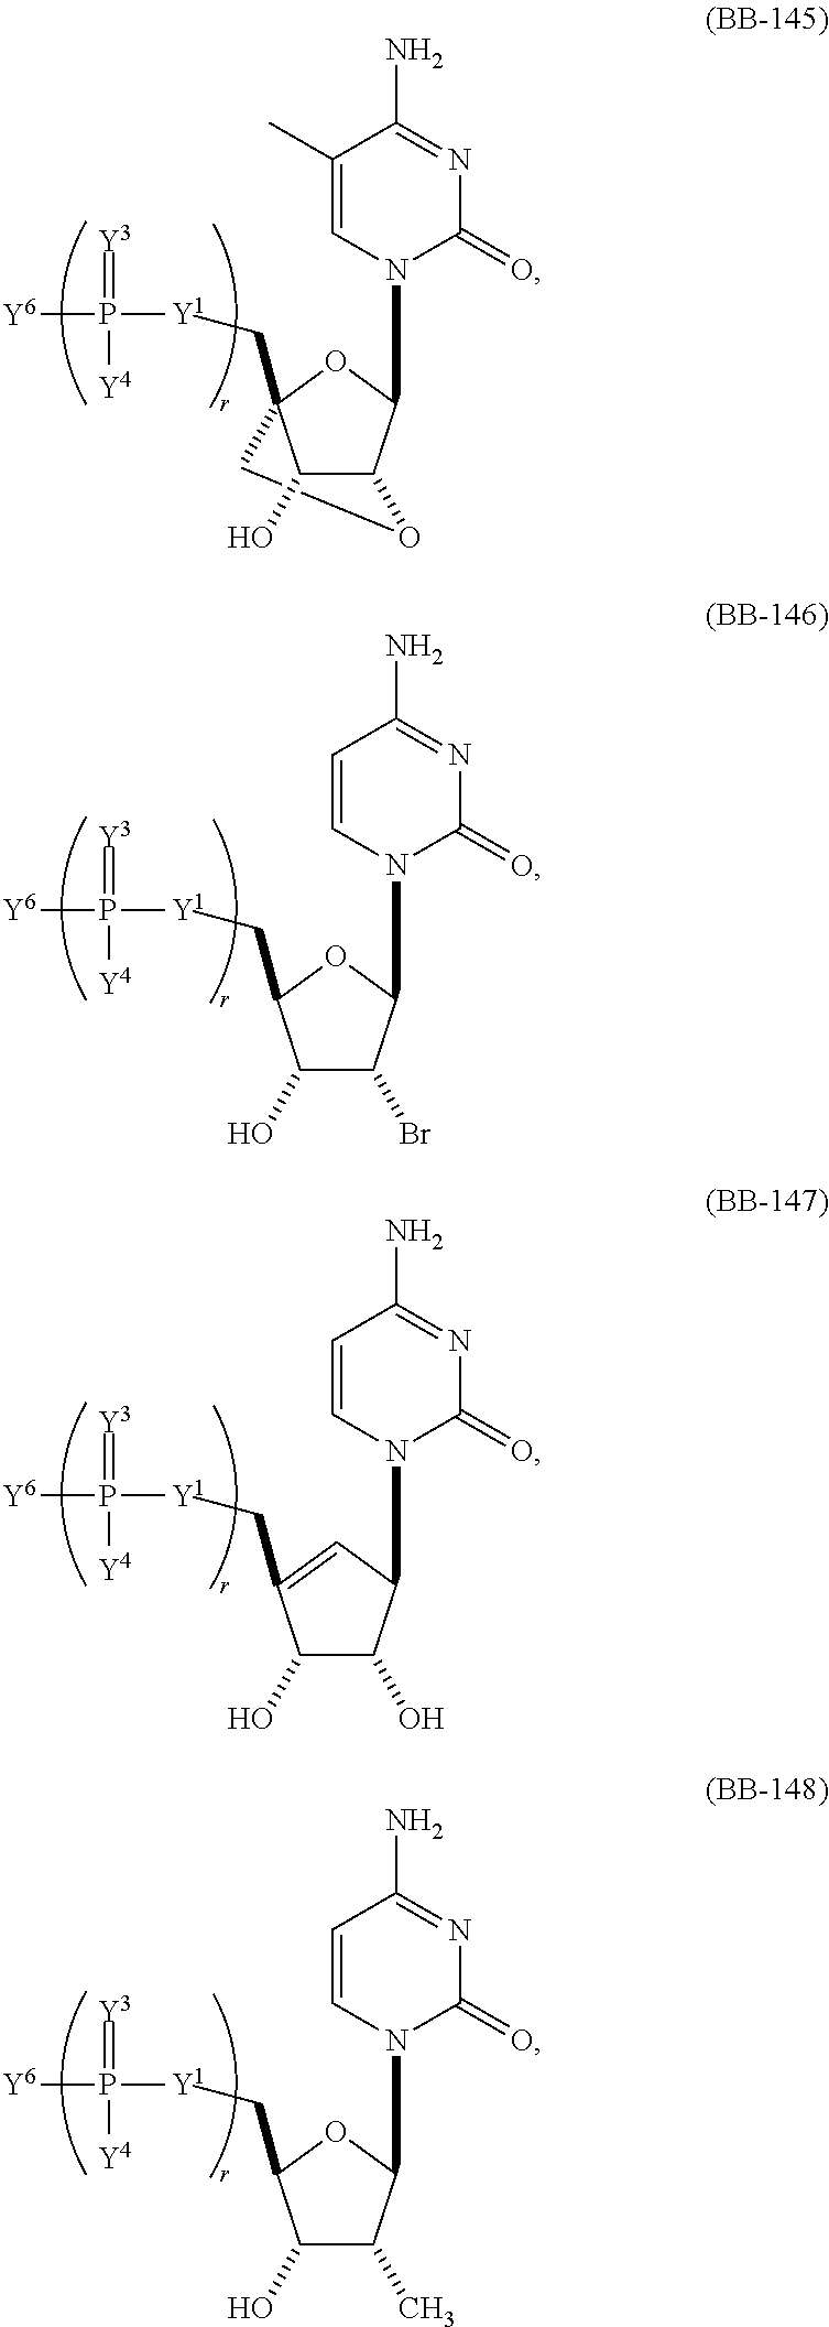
C1(O)C2C(N3C(=O)N=C(N)C(C)=C3)OC1(C[Y1]P([Y6])(=[Y3])[Y4])CO2.C1(O)C(Br)C(N2C(=O)N=C(N)C=C2)OC1C[Y1]P([Y6])(=[Y3])[Y4].C1(O)C(O)C(N2C(=O)N=C(N)C=C2)C=C1C[Y1]P([Y6])(=[Y3])[Y4].C1(O)C(C)C(N2C(=O)N=C(N)C=C2)OC1C[Y1]P([Y6])(=[Y3])[Y4]
